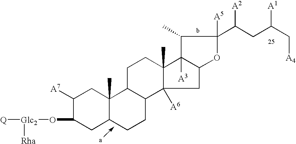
C1([A7])C(O[Glc2]([Q])[Rha])CC2C(C)(C1)C1C(CC2)C2([A6])C(C)(CC1)C1([A3])C(OC(C(CC(C[A4])[A1])[A2])([A5])C1C)C2
